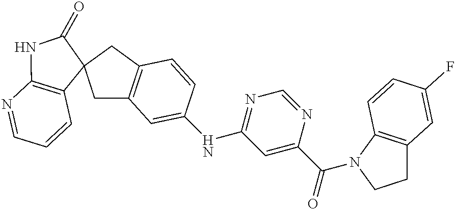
C1=C(NC2=NC=NC(C(=O)N3C4=C(CC3)C=C(F)C=C4)=C2)C=CC2=C1CC1(C2)C2=C(NC1=O)N=CC=C2
